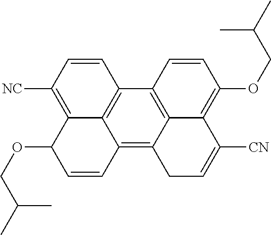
C12=C3C4=C(C5=C1C(=C([NC])C=C5)C(OCC(C)C)C=C2)C=CC(OCC(C)C)=C4C([CN])=CC3
